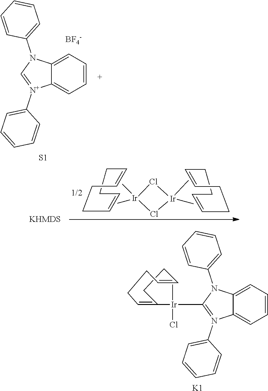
[K1].C12=CC=CC=C1N(C1=CC=CC=C1)=C([Ir](C)(Cl)C1=CCCC=CCC1)N2C1=CC=CC=C1.C12=CC=CC=C1[N+](C1=CC=CC=C1)=CN2C1=CC=CC=C1.[BF4-].[S1].[Ir]1(C)(C)Cl[Ir](C)(C)Cl1.C1C=CCCC=CC1.C1C=CCCC=CC1
